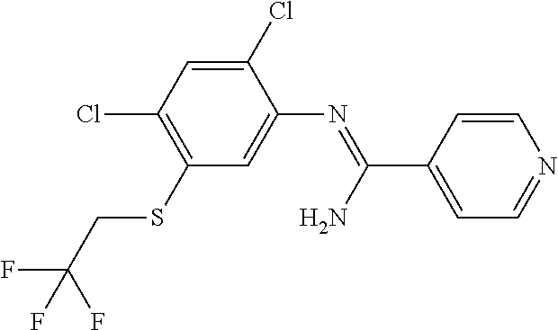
C1(Cl)=CC(Cl)=C(SCC(F)(F)F)C=C1N=C(C1=CC=NC=C1)N
